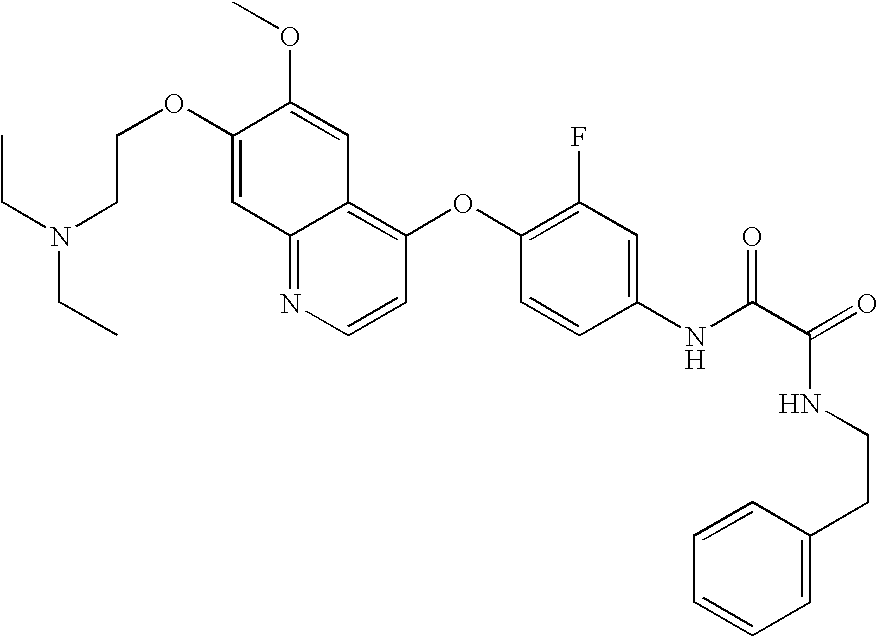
C12=NC=CC(OC3=C(F)C=C(NC(C(=O)NCCC4=CC=CC=C4)=O)C=C3)=C1C=C(OC)C(OCCN(CC)CC)=C2
